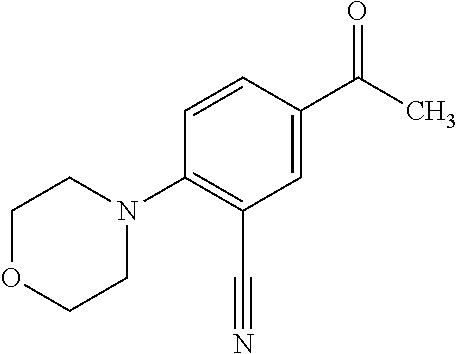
C(C1=CC(C#N)=C(N2CCOCC2)C=C1)(C)=O
